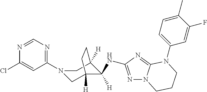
C1(N2CC3([H])C([H])(NC4=NN5C(=N4)N(C4=CC=C(C)C(F)=C4)CCC5)C([H])(C2)CC3)=NC=NC(Cl)=C1
